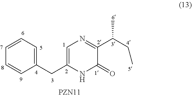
C1(CC2=CN=C(C(CC)C)C(=O)N2)=CC=CC=C1
